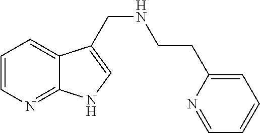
C12=NC=CC=C1C(CNCCC1=CC=CC=N1)=CN2
